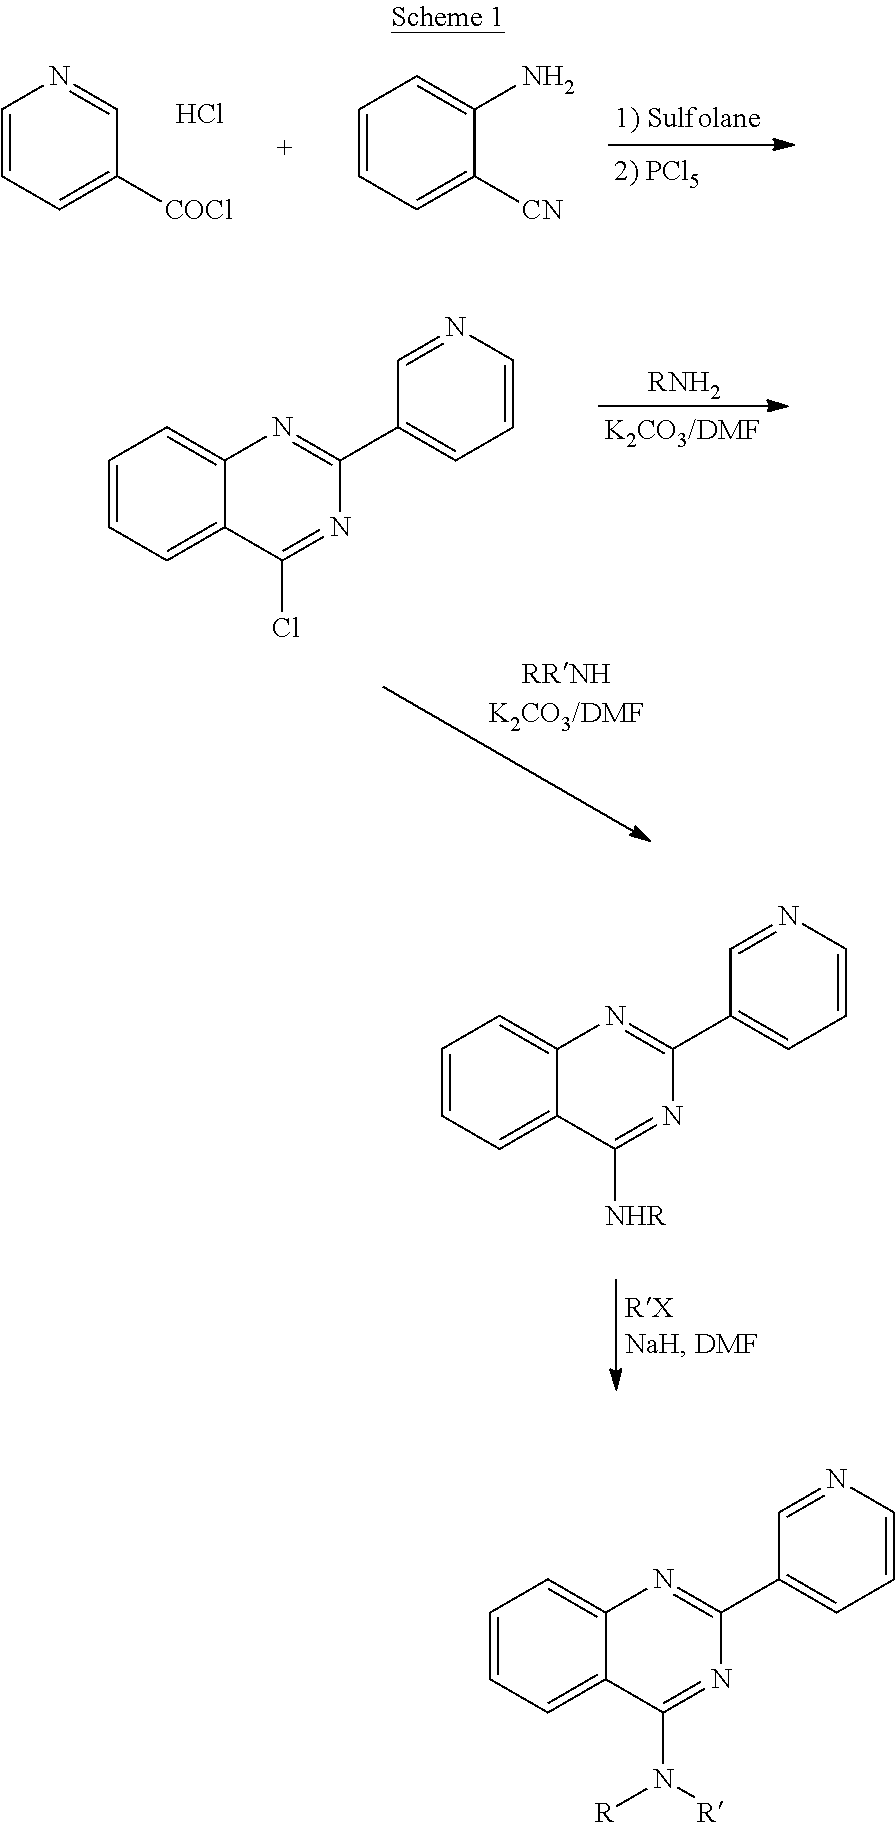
C1=CC=C([COCl])C=N1.Cl.C1=CC=C([CN])C(N)=C1.C1=CC=C2C(=C1)N=C(C1=CC=CN=C1)N=C2Cl.[RNH2].C1=CC=C2C(=C1)N=C(C1=CC=CN=C1)N=C2[NHR].C1=CC=C2C(=C1)N=C(C1=CC=CN=C1)N=C2N([R])[R]
